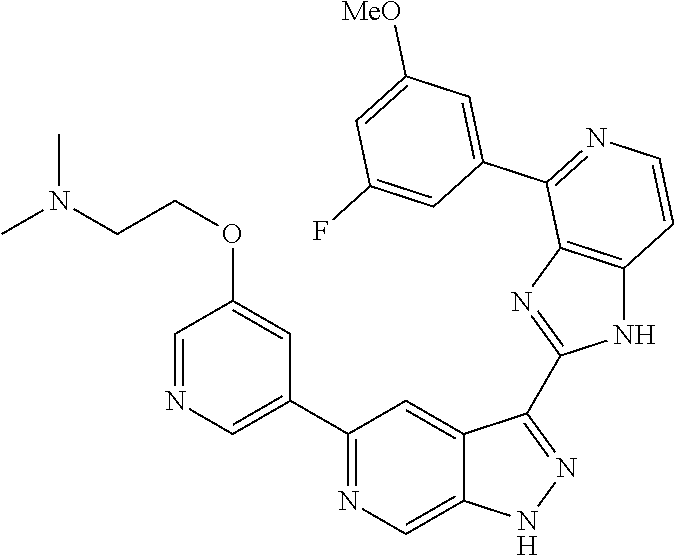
C1(C2=CN=CC(OCCN(C)C)=C2)=NC=C2C(=C1)C(C1=NC3=C(N1)C=CN=C3C1=CC([MeO])=CC(F)=C1)=NN2
